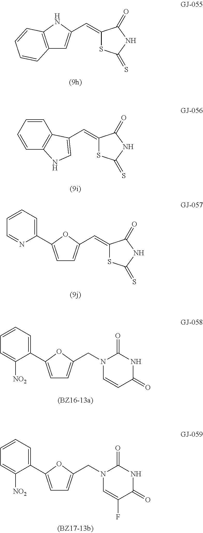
C12=C(NC(C=C3SC(=S)NC3=O)=C1)C=CC=C2.C1=CC=CC2=C1C(C=C1SC(=S)NC1=O)=CN2.C1=CC=C(C2=CC=C(C=C3SC(=S)NC3=O)O2)N=C1.C1=CC=C(C2=CC=C(CN3C=CC(=O)NC3=O)O2)C([NO2])=C1.C1=CC=C(C2=CC=C(CN3C=C(F)C(=O)NC3=O)O2)C([NO2])=C1
